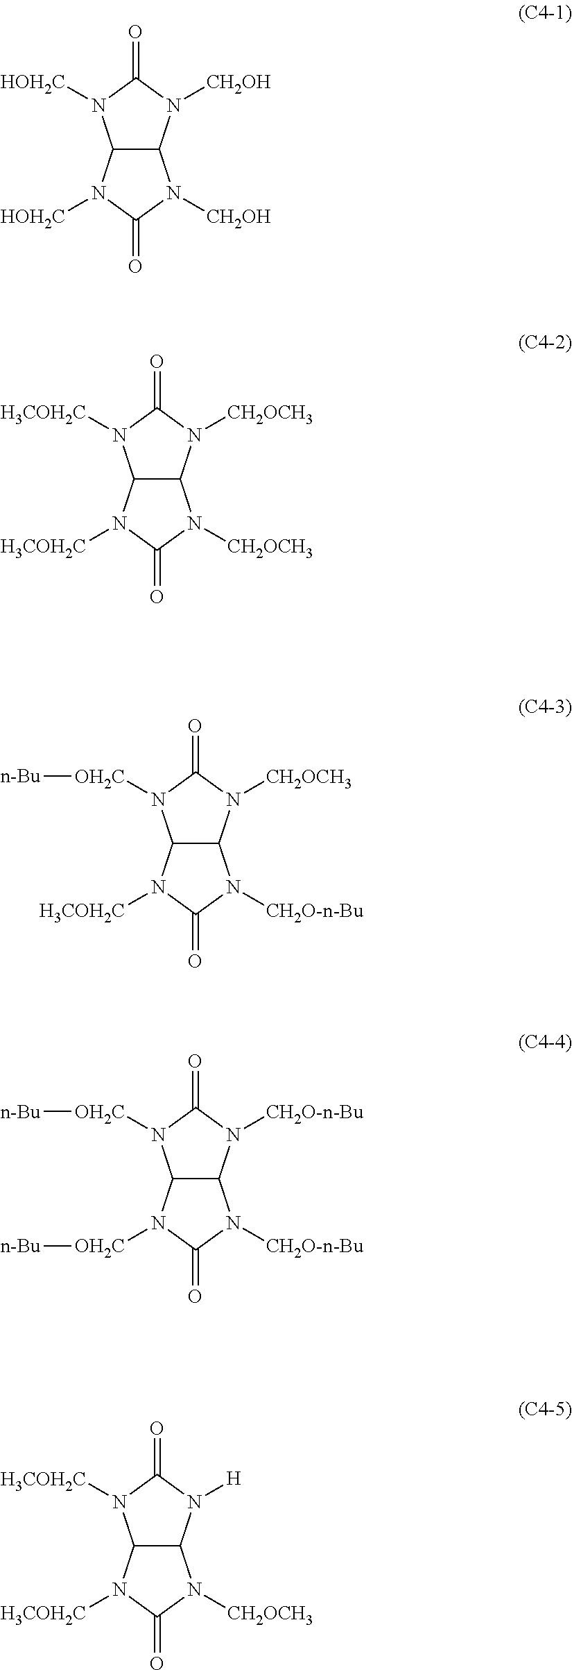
C12C(N([CH2OH])C(=O)N1[HOH2C])N([CH2OH])C(=O)N2[HOH2C].C12C(N([CH2OCH3])C(=O)N1[H3COH2C])N([CH2OCH3])C(=O)N2[H3COH2C].C12C(N([CH2OCH3])C(=O)N1[OH2C][n-Bu])N([CH2O-n-Bu])C(=O)N2[H3COH2C].C12C(N([CH2O-n-Bu])C(=O)N1[OH2C][n-Bu])N([CH2O-n-Bu])C(=O)N2[OH2C][n-Bu].C12C(N([H])C(=O)N1[H3COH2C])N([CH2OCH3])C(=O)N2[H3COH2C]
